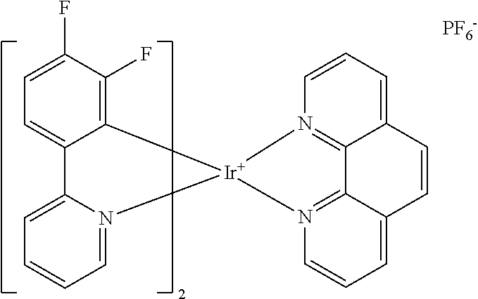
C12=C(F)C(F)=CC=C1C1=CC=CC=N1[Ir]21N2=C3C(=CC=C2)C=CC2=CC=CN1=C32.[PF6-]
